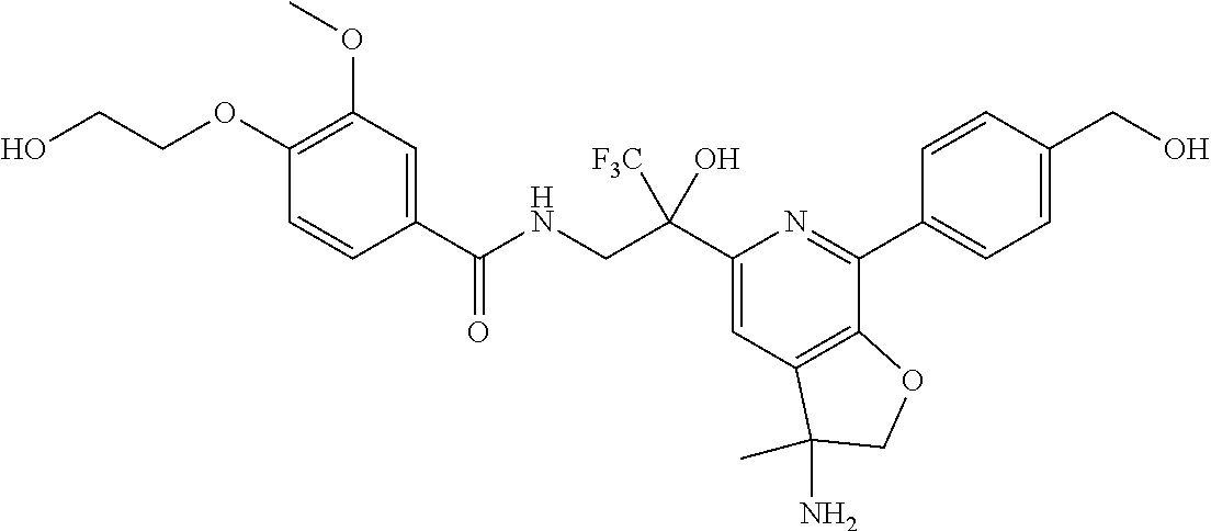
C1(C(CNC(=O)C2=CC(OC)=C(OCCO)C=C2)([F3C])O)=CC2=C(C(C3=CC=C(CO)C=C3)=N1)OCC2(N)C
